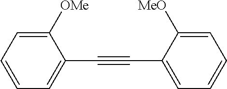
C1=CC=C([OMe])C(C#CC2=CC=CC=C2[MeO])=C1
